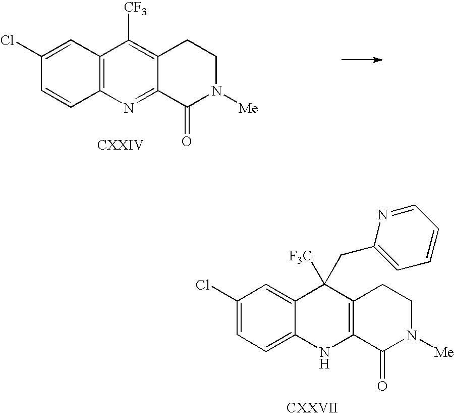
C1(Cl)=CC2=C(C=C1)N=C1C(=C2[CF3])CCN([Me])C1=O.C1(Cl)=CC=C2C(=C1)C([F3C])(CC1=CC=CC=N1)C1=C(N2)C(=O)N([Me])CC1
